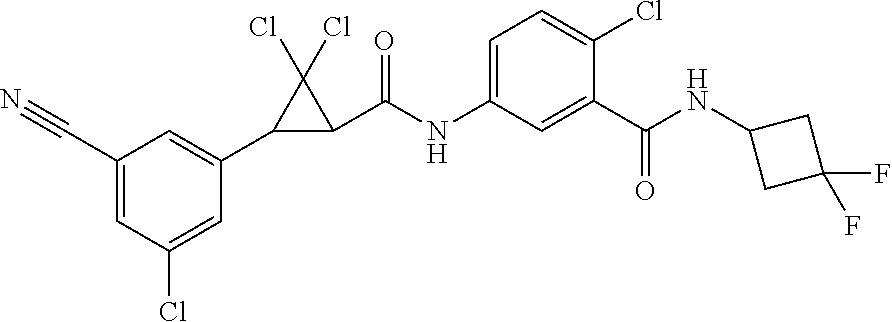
C1(C#N)=CC(Cl)=CC(C2C(C(NC3=CC=C(Cl)C(C(NC4CC(F)(F)C4)=O)=C3)=O)C2(Cl)Cl)=C1
